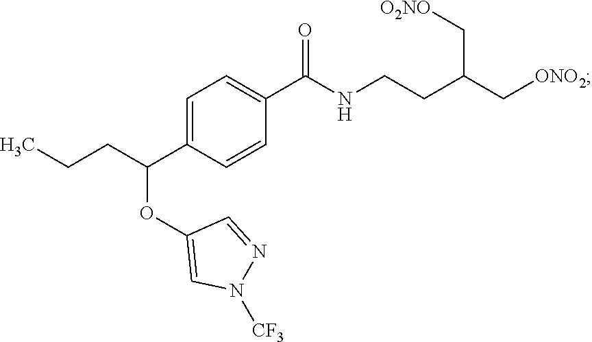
C1=C(C(CCC)OC2=CN([CF3])N=C2)C=CC(C(NCCC(C[ONO2])C[O2NO])=O)=C1
